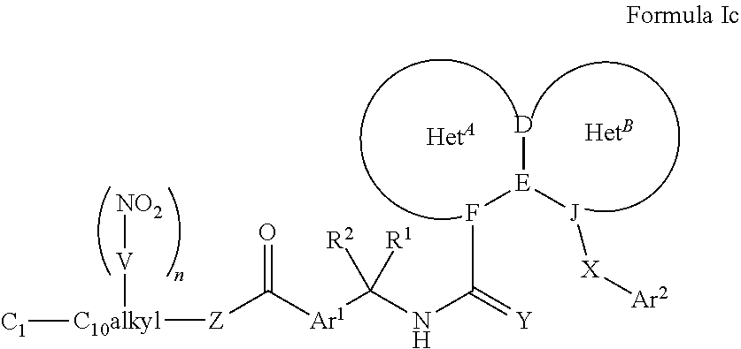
[D][E]([J][X][Ar2])FC(NC([Ar1]C([Z][C10alkyl]([C1])[V][NO2])=O)([R1])[R2])=[Y]
